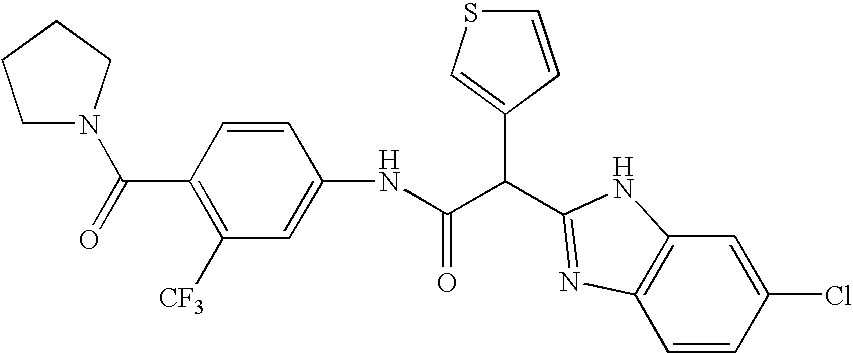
N(C(C(C1=CSC=C1)C1=NC2=C(C=C(Cl)C=C2)N1)=O)C1=CC([CF3])=C(C(=O)N2CCCC2)C=C1
